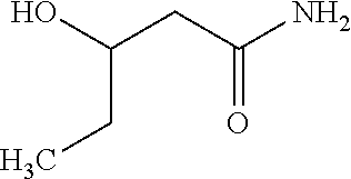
OC(CC(N)=O)CC
